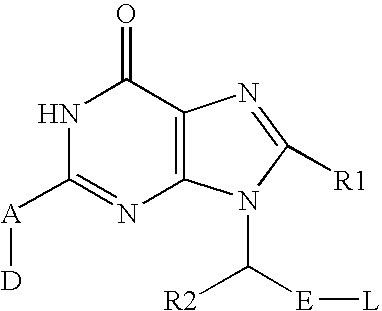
N1C([A][D])=NC2=C(C1=O)N=C([R1])N2C([R2])[E][L]
